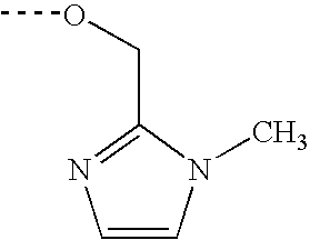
C1=CN(C)C(COC)=N1
